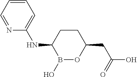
B1(O)OC(CC(O)=O)CCC1NC1=CC=CC=N1
